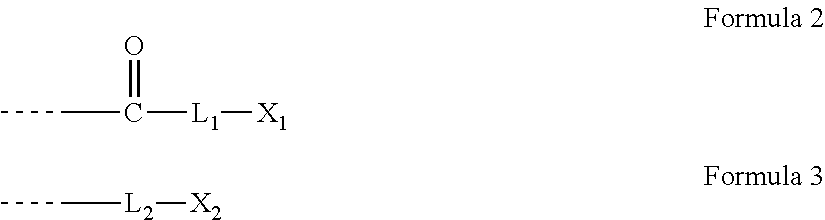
C(CC)([L1][X1])=O.CC[L2][X2]
